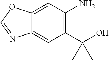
C12=CC(N)=C(C(O)(C)C)C=C1N=CO2
